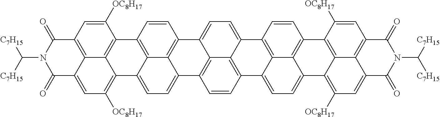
C1([OC8H17])=CC2=C3C(=CC([OC8H17])=C4C5=CC=C6C7=C8C(=CC=C9C8=C(C=C7)C7=CC=C8C%10=C([OC8H17])C=C%11C%12=C(C=C([OC8H17])C(=C%12%10)C%10=C8C7=C9C=C%10)C(=O)N(C([C7H15])[C7H15])C%11=O)C7=C6C5=C(C=C7)C1=C34)C(=O)N(C([C7H15])[C7H15])C2=O
